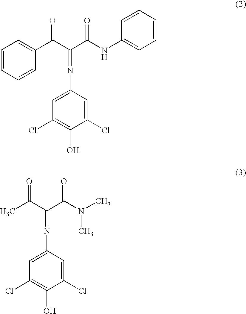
C1=CC=CC(C(C(C(NC2=CC=CC=C2)=O)=NC2=CC(Cl)=C(O)C(Cl)=C2)=O)=C1.CC(C(C(N(C)C)=O)=NC1=CC(Cl)=C(O)C(Cl)=C1)=O
